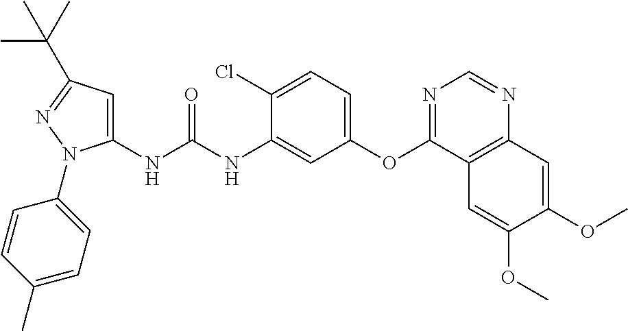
C1(NC(NC2=CC(OC3=NC=NC4=C3C=C(OC)C(OC)=C4)=CC=C2Cl)=O)=CC(C(C)(C)C)=NN1C1=CC=C(C)C=C1
